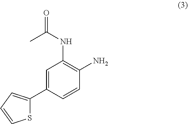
C1=C(C2=CC=CS2)C=CC(N)=C1NC(=O)C
